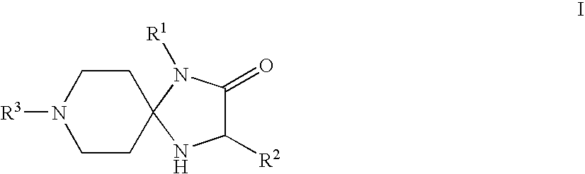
C1N([R3])CCC2(C1)N([R1])C(=O)C([R2])N2
